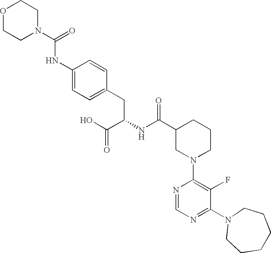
O1CCN(C(=O)NC2=CC=C(CC(NC(C3CN(C4=C(F)C(N5CCCCCC5)=NC=N4)CCC3)=O)C(O)=O)C=C2)CC1
